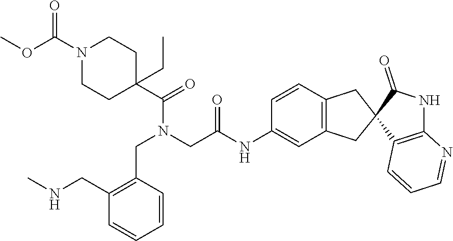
O(C)C(N1CCC(CC)(C(=O)N(CC(NC2=CC3=C(C=C2)CC2(C3)C(=O)NC3=C2C=CC=N3)=O)CC2=C(CNC)C=CC=C2)CC1)=O
